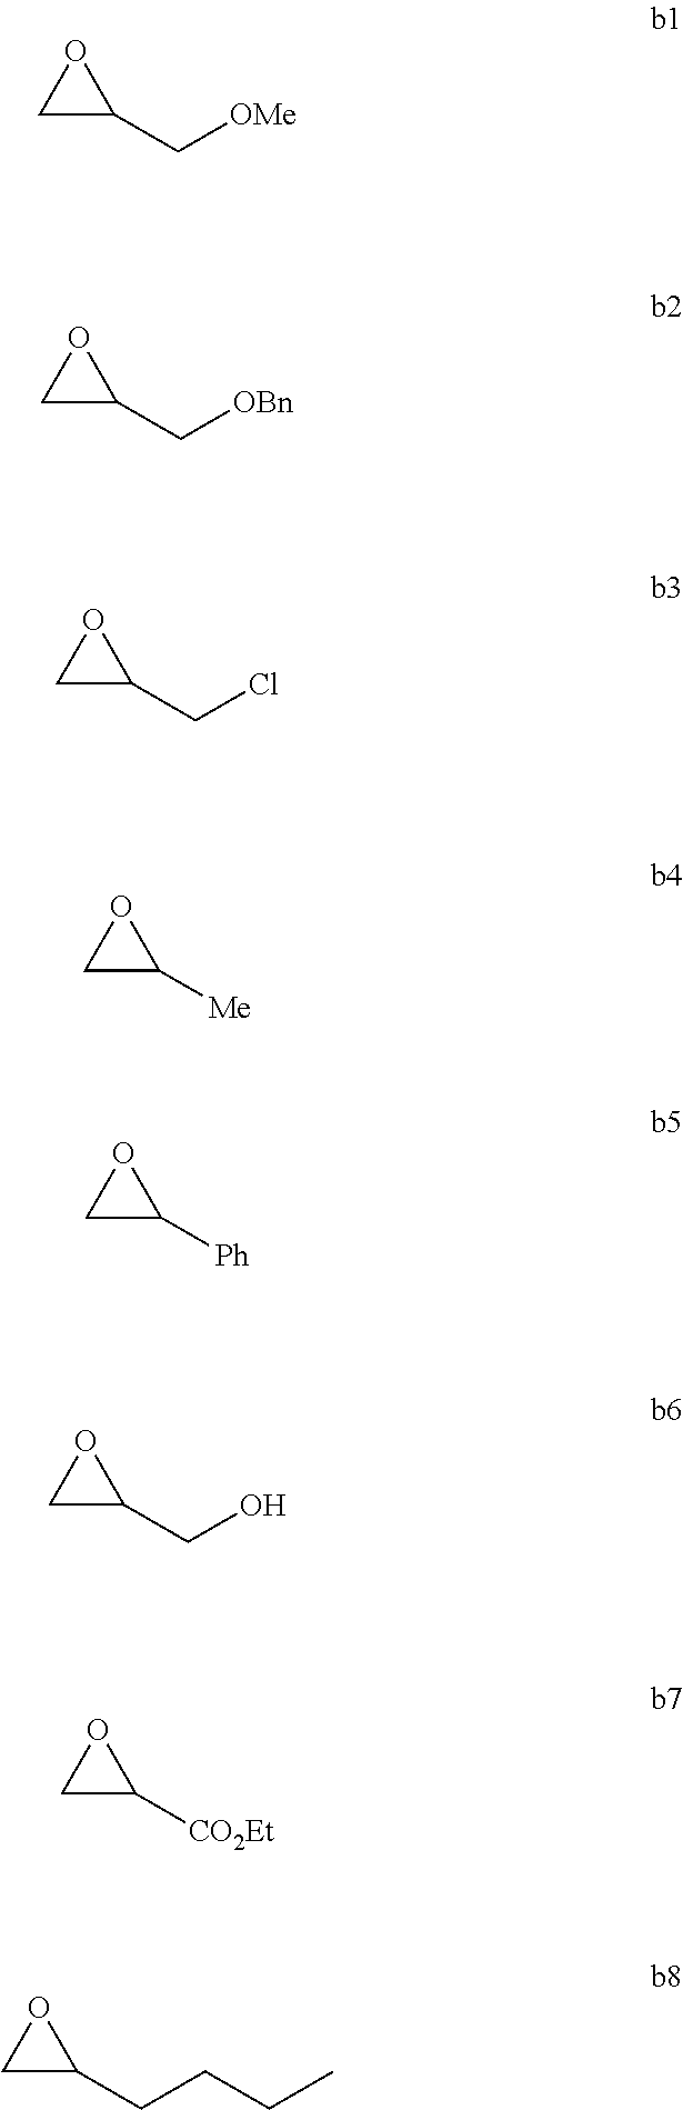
C1C(C[OMe])O1.C1C(C[OBn])O1.C1C(CCl)O1.C1C([Me])O1.C1C([Ph])O1.C1C(CO)O1.C1C([CO2Et])O1.C1C(CCCC)O1
